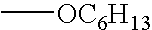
C[OC6H13]
